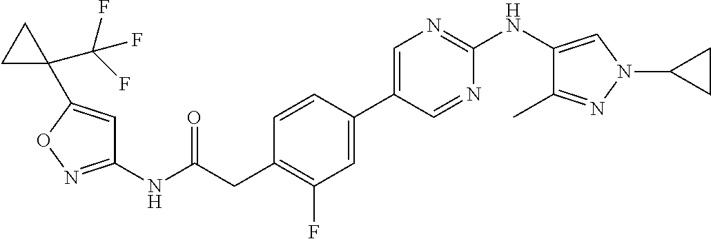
C1(NC(=O)CC2=C(F)C=C(C3=CN=C(NC4=CN(C5CC5)N=C4C)N=C3)C=C2)=NOC(C2(C(F)(F)F)CC2)=C1
